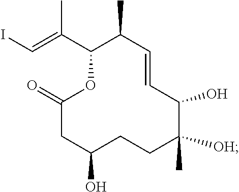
OC1C=CC(C)C(C(=CI)C)OC(=O)CC(O)CCC1([OH])C
